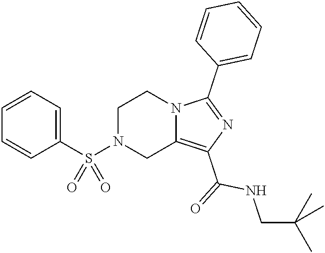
C1N(S(C2=CC=CC=C2)(=O)=O)CC2=C(C(=O)NCC(C)(C)C)N=C(C3=CC=CC=C3)N2C1
